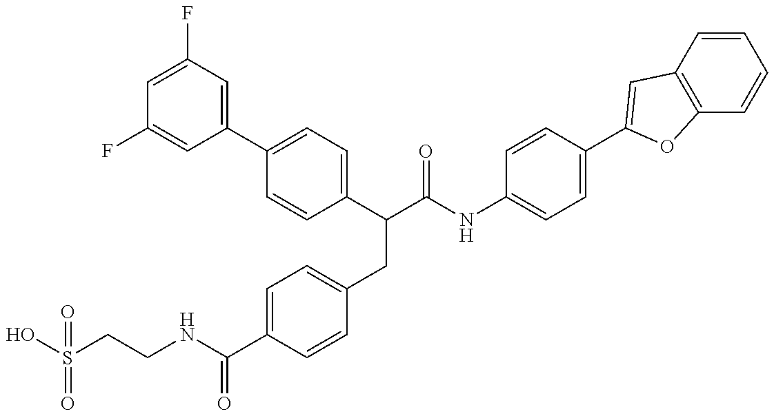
OS(CCNC(C1=CC=C(CC(C(NC2=CC=C(C3=CC4=C(C=CC=C4)O3)C=C2)=O)C2=CC=C(C3=CC(F)=CC(F)=C3)C=C2)C=C1)=O)(=O)=O
